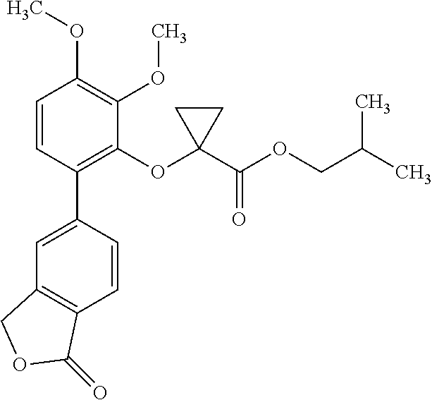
C1=C(C2=C(OC3(C(OCC(C)C)=O)CC3)C(OC)=C(OC)C=C2)C=CC2=C1COC2=O
